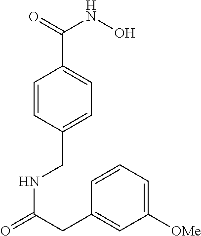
C1=CC(CNC(=O)CC2=CC([OMe])=CC=C2)=CC=C1C(=O)NO
